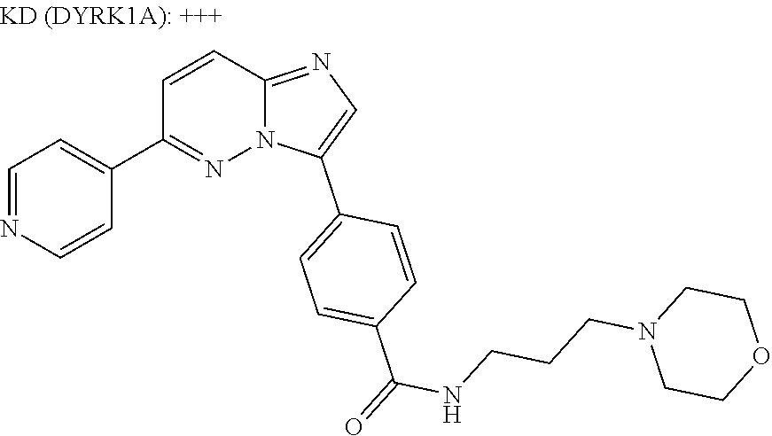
C1=NC=CC(C2=NN3C(=NC=C3C3=CC=C(C(NCCCN4CCOCC4)=O)C=C3)C=C2)=C1
